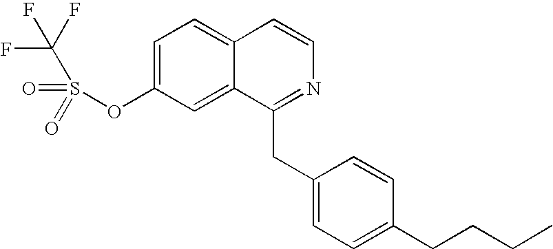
C1=C(OS(=O)(=O)C(F)(F)F)C=C2C(=C1)C=CN=C2CC1=CC=C(CCCC)C=C1
